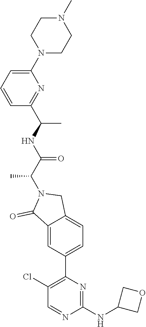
C1(NC2COC2)=NC(C2=CC=C3C(=C2)C(=O)N(C(C(NC(C2=NC(N4CCN(C)CC4)=CC=C2)C)=O)C)C3)=C(Cl)C=N1
